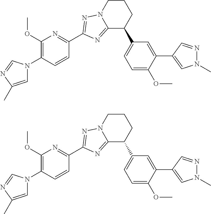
C1=C(C)N=CN1C1=C(OC)N=C(C2=NN3CCCC(C4=CC=C(OC)C(C5=CN(C)N=C5)=C4)C3=N2)C=C1.C1=C(C)N=CN1C1=C(OC)N=C(C2=NN3CCCC(C4=CC=C(OC)C(C5=CN(C)N=C5)=C4)C3=N2)C=C1
